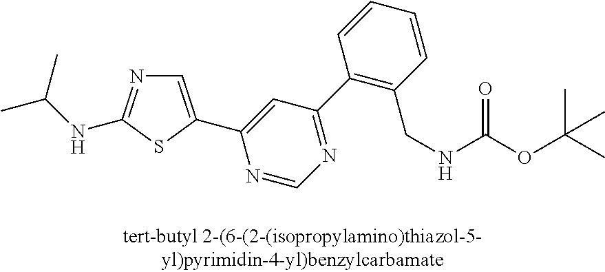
C1=C(C2=CC(C3=C(CNC(OC(C)(C)C)=O)C=CC=C3)=NC=N2)SC(NC(C)C)=N1
